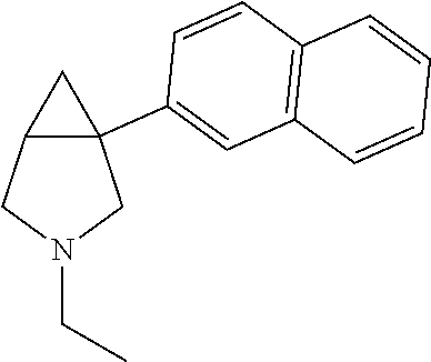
C12C(C3=CC4=C(C=C3)C=CC=C4)(CN(CC)C1)C2
